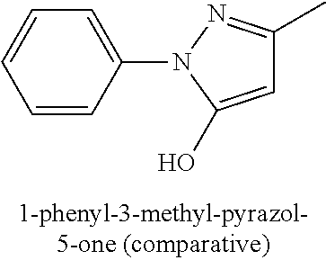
C1=CC=CC(N2N=C(C)C=C2O)=C1
